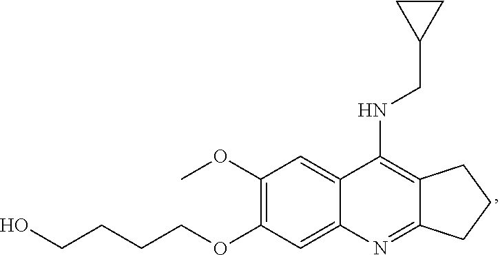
C12=C(NCC3CC3)C3=CC(OC)=C(OCCCCO)C=C3N=C1CCC2
